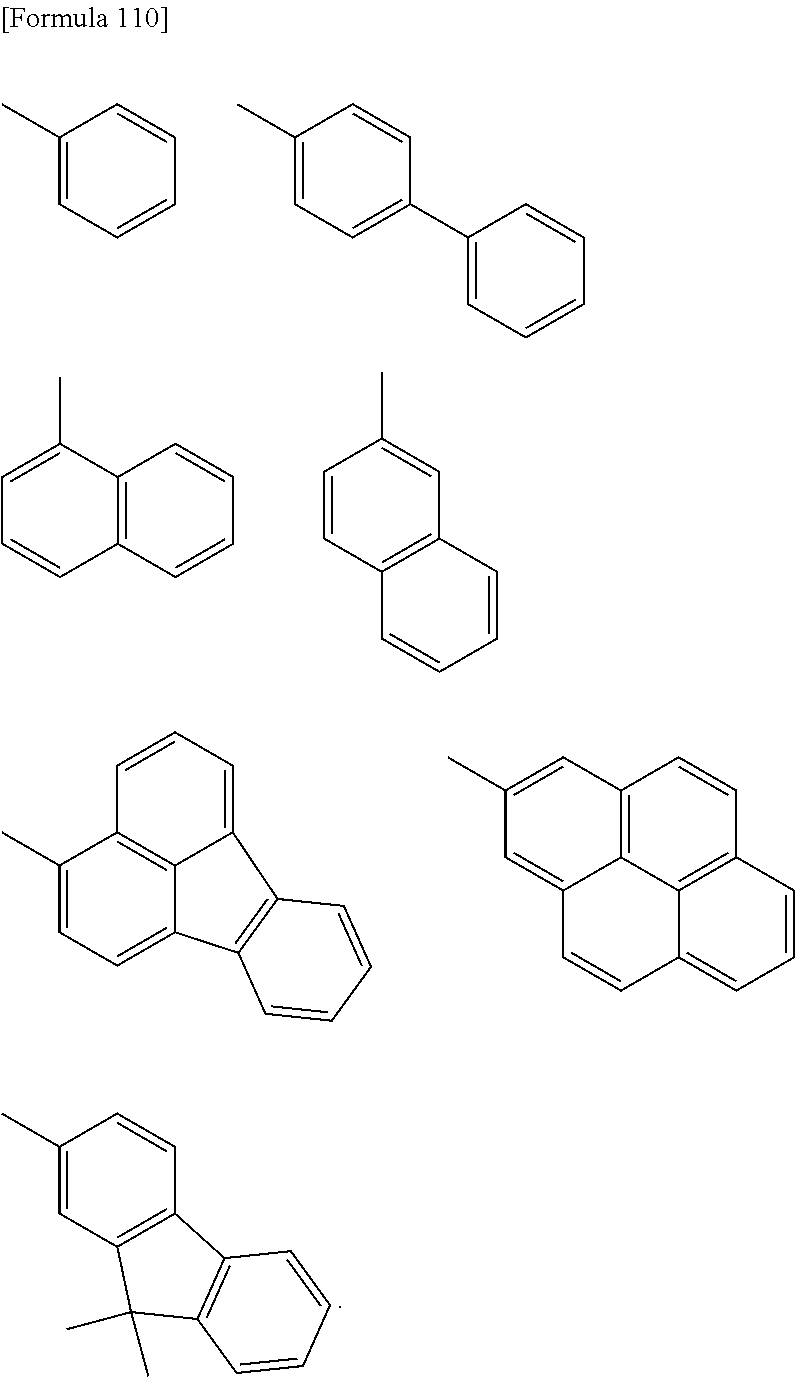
C1(C)=CC=CC=C1.C1(C)=CC=C(C2=CC=CC=C2)C=C1.C12=C(C=CC=C1)C=CC=C2C.C1=CC2=C(C=C1C)C=CC=C2.C1(C)=CC=C2C3=C1C=CC=C3C1=C2C=CC=C1.C12=C3C4=C(C=C1)C=CC=C4C=CC3=CC(C)=C2.C1(C)=CC2=C(C=C1)C1=C(C2(C)C)C=CC=C1
